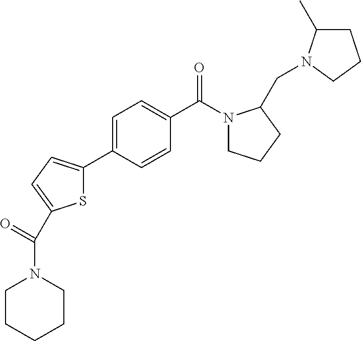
C1=CC(C(N2CCCC2CN2C(C)CCC2)=O)=CC=C1C1=CC=C(C(=O)N2CCCCC2)S1
